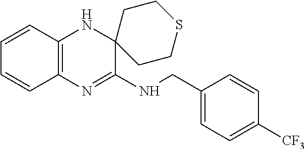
C1=CC2=C(C=C1)N=C(NCC1=CC=C([CF3])C=C1)C1(N2)CCSCC1
